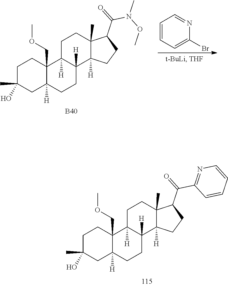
C1=CC=C(Br)N=C1.[B40].C1C(C)(O)CC2([H])C(COC)(C1)C1([H])C([H])(CC2)C2([H])C(C)(CC1)C(C(=O)N(OC)C)CC2.C1C(C)(O)CC2([H])C(COC)(C1)C1([H])C([H])(CC2)C2([H])C(C)(CC1)C(C(=O)C1=NC=CC=C1)CC2
